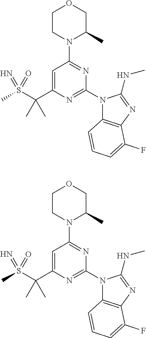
C1=C(C(S(C)(=O)=N)(C)C)N=C(N2C3=C(N=C2NC)C(F)=CC=C3)N=C1N1C(C)COCC1.C1=C(C(S(C)(=O)=N)(C)C)N=C(N2C3=C(N=C2NC)C(F)=CC=C3)N=C1N1C(C)COCC1
